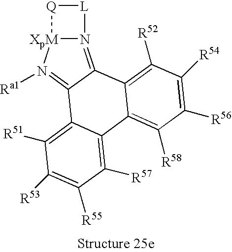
N12=C3C(=N([Ra1])[XpM]1[Q][L]2)C1=C([R51])C([R53])=C([R55])C([R57])=C1C1=C([R58])C([R56])=C([R54])C([R52])=C31
